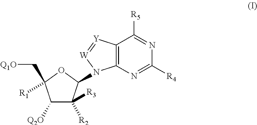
C1([Q2O])C([R3])([R2])C(N2C3=C([Y]=[W]2)C([R5])=NC([R4])=N3)OC1(C[Q1O])[R1]
